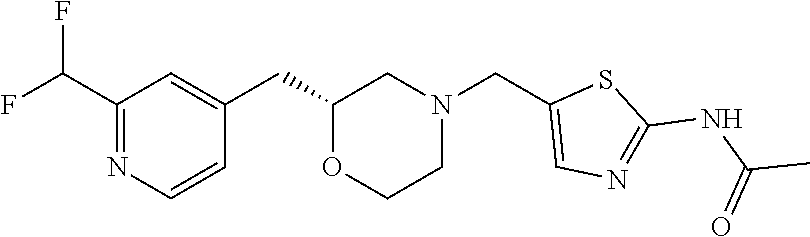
C1(C(F)F)=NC=CC(CC2OCCN(CC3=CN=C(NC(C)=O)S3)C2)=C1
